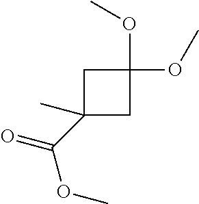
C1(C(=O)OC)(C)CC(OC)(OC)C1
